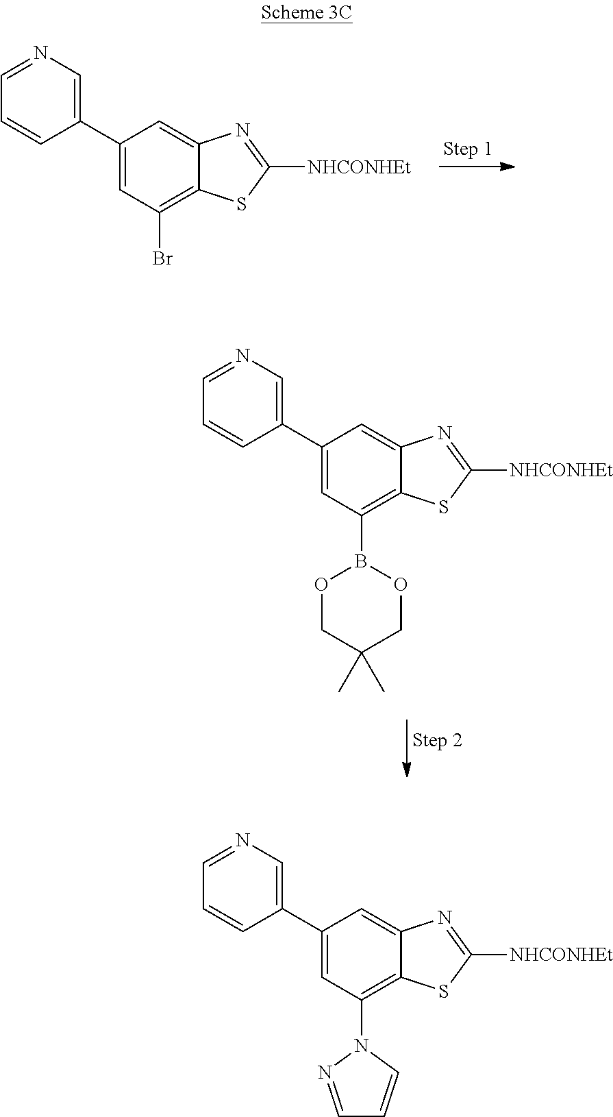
C1(C2=CN=CC=C2)=CC(Br)=C2C(=C1)N=C([NHCONHEt])S2.C1(C2=CN=CC=C2)=CC(B2OCC(C)(C)CO2)=C2C(=C1)N=C([NHCONHEt])S2.C1(C2=CN=CC=C2)=CC(N2N=CC=C2)=C2C(=C1)N=C([NHCONHEt])S2
